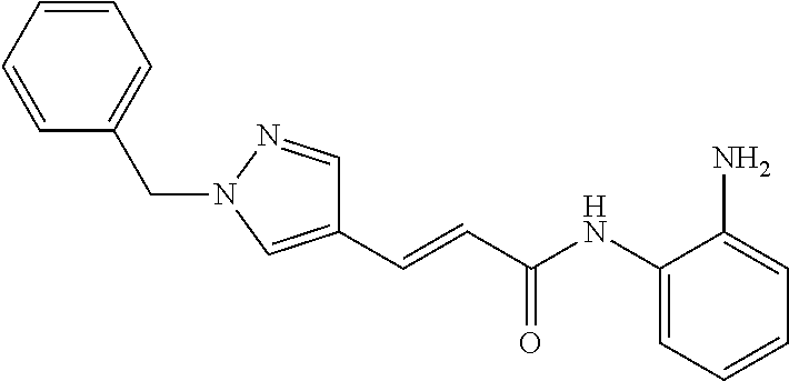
C(=CC(NC1=CC=CC=C1N)=O)C1=CN(CC2=CC=CC=C2)N=C1
